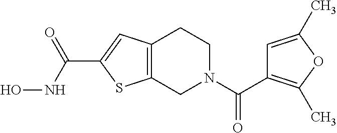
C12=C(CN(C(C3=C(C)OC(C)=C3)=O)CC1)SC(C(NO)=O)=C2
